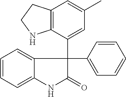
C1=CC=C2C(=C1)C(C1=CC=CC=C1)(C1=CC(C)=CC3=C1NCC3)C(=O)N2
